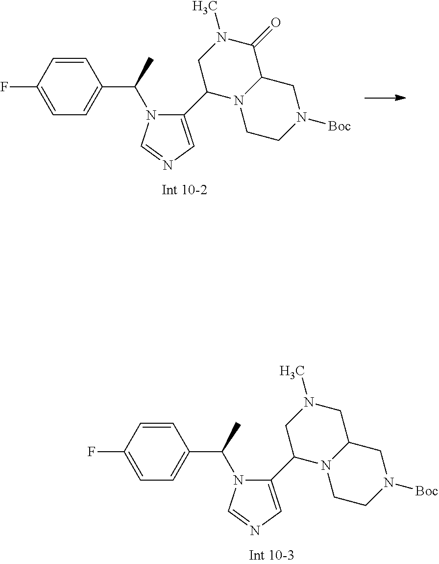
C1=C(F)C=CC(C(C)N2C(C3N4C(C(=O)N(C)C3)CN([Boc])CC4)=CN=C2)=C1.C1=C(F)C=CC(C(C)N2C(C3N4C(CN(C)C3)CN([Boc])CC4)=CN=C2)=C1
